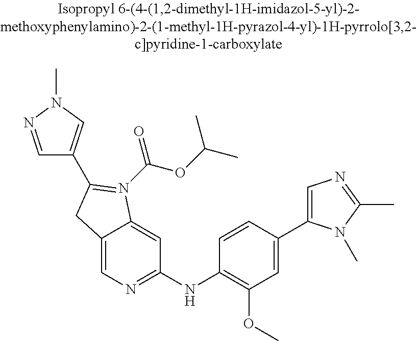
C12=CN=C(NC3=C(OC)C=C(C4=CN=C(C)N4C)C=C3)C=C1N(C(OC(C)C)=O)=C(C1=CN(C)N=C1)C2
